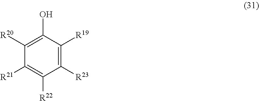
C1([R20])=C(O)C([R19])=C([R23])C([R22])=C1[R21]
